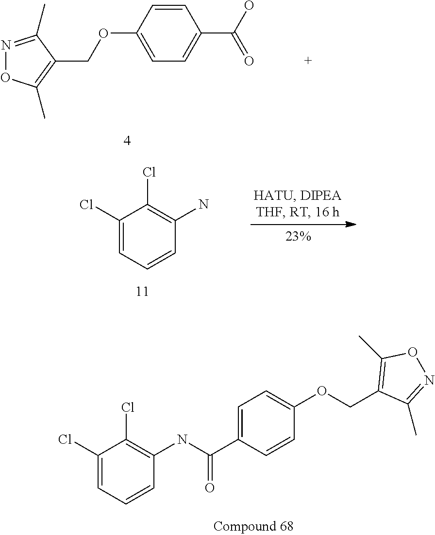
C1=CC(OCC2=C(C)ON=C2C)=CC=C1C(O)=O.C1(Cl)=CC=CC(NC(C2=CC=C(OCC3=C(C)ON=C3C)C=C2)=O)=C1Cl.C1(Cl)=CC=CC(N)=C1Cl
